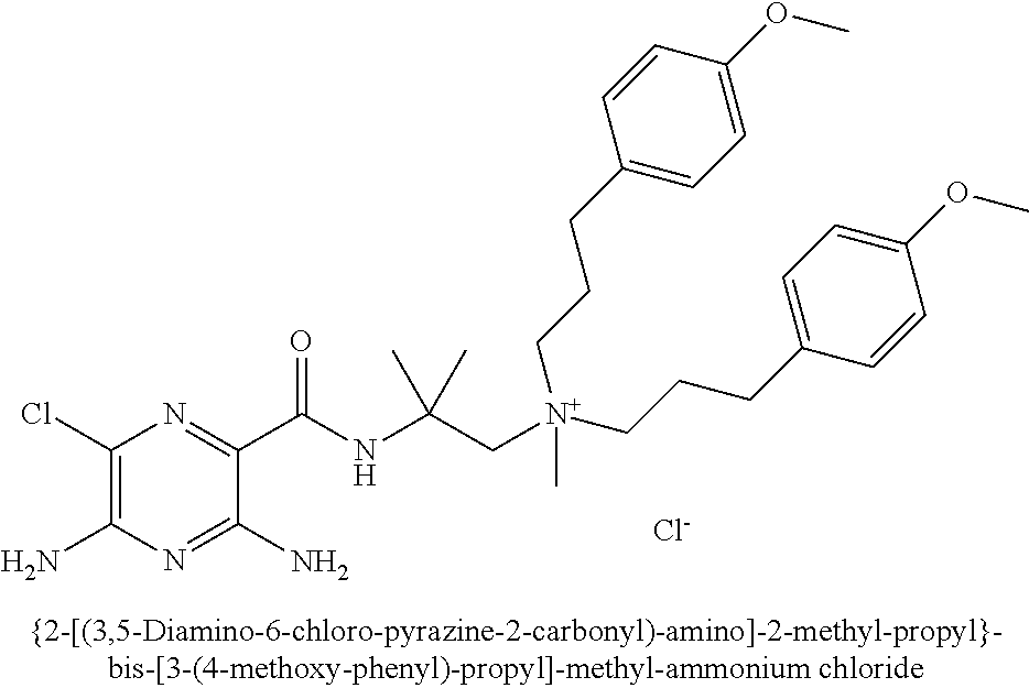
C1(Cl)=C(N)N=C(N)C(C(NC(C[N+](CCCC2=CC=C(OC)C=C2)(CCCC2=CC=C(OC)C=C2)C)(C)C)=O)=N1.[Cl-]
